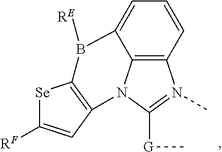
C12=C3C=CC=C1B([RE])C1=C(N2C([G]C)=N3C)C=C([RF])[Se]1
